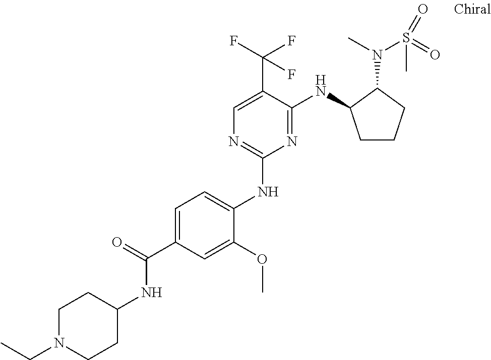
C1(NC2=CC=C(C(=O)NC3CCN(CC)CC3)C=C2OC)=NC=C(C(F)(F)F)C(NC2CCCC2N(C)S(=O)(=O)C)=N1
